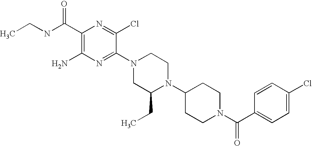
C1(C(NCC)=O)=C(N)N=C(N2CC(CC)N(C3CCN(C(C4=CC=C(Cl)C=C4)=O)CC3)CC2)C(Cl)=N1
